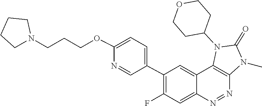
C1CC(N2C3=C(N(C)C2=O)N=NC2=CC(F)=C(C4=CC=C(OCCCN5CCCC5)N=C4)C=C32)CCO1
